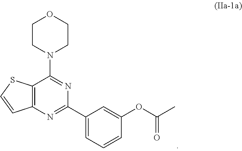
C1=C(OC(C)=O)C=CC=C1C1=NC2=C(C(N3CCOCC3)=N1)SC=C2
